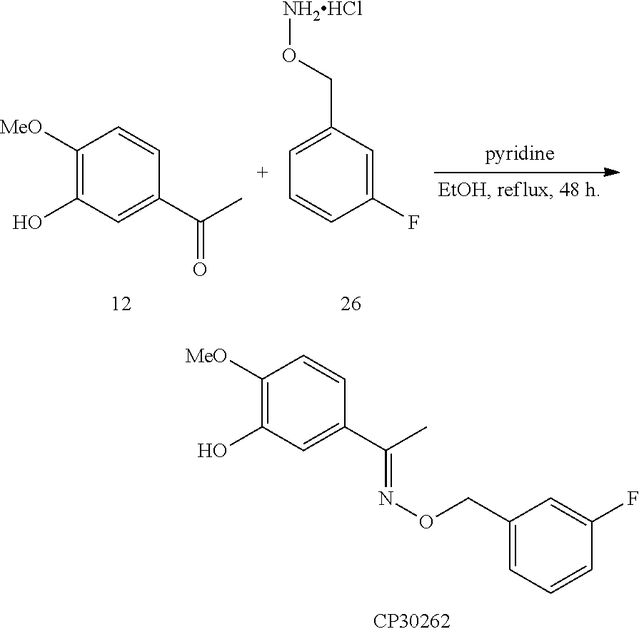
C1=C(CO[NH2HCl])C=C(F)C=C1.C1([MeO])=C(O)C=C(C(C)=O)C=C1.C1([MeO])=C(O)C=C(C(C)=NOCC2=CC=CC(F)=C2)C=C1
